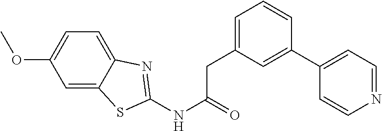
C1=C2C(=CC=C1OC)N=C(NC(=O)CC1=CC=CC(C3=CC=NC=C3)=C1)S2
